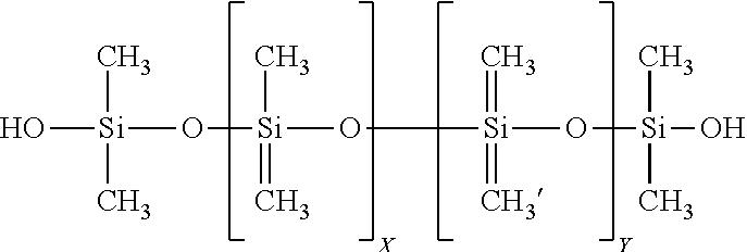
C[Si](O)(C)O[Si](C)(=C)O[Si](=C)(=C)O[Si](C)(C)O.[Y].[X]
